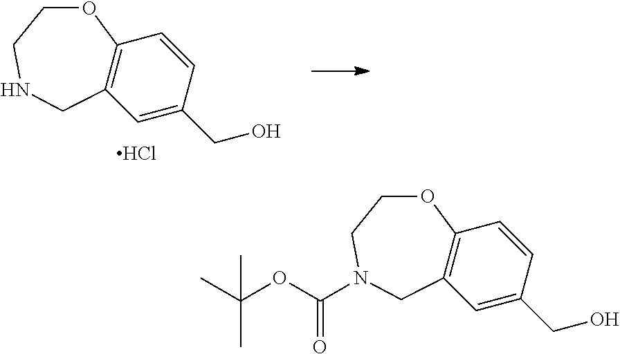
C1=C(CO)C=CC2=C1CNCCO2.Cl.C1=C(CO)C=CC2=C1CN(C(OC(C)(C)C)=O)CCO2
